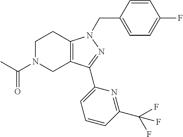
C1N(C(C)=O)CC2=C(C1)N(CC1=CC=C(F)C=C1)N=C2C1=CC=CC(C(F)(F)F)=N1
